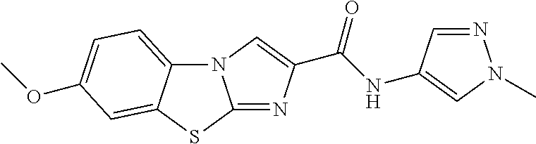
N12C3=CC=C(OC)C=C3SC1=NC(C(NC1=CN(C)N=C1)=O)=C2
